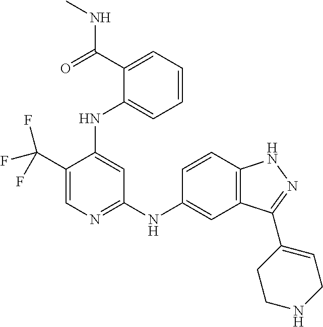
C1(C(F)(F)F)=CN=C(NC2=CC3=C(C=C2)NN=C3C2=CCNCC2)C=C1NC1=CC=CC=C1C(NC)=O
